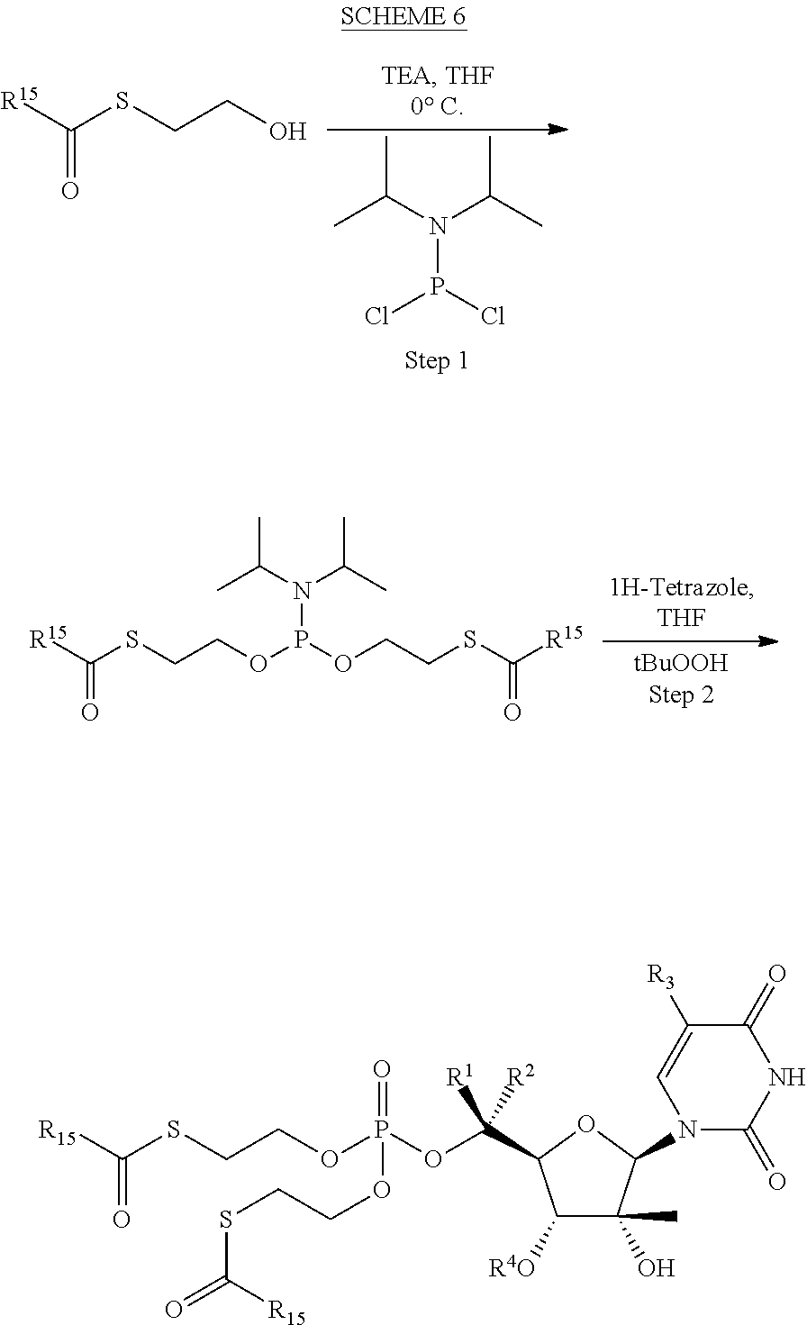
CC(N(C(C)C)P(Cl)Cl)C.[R15]C(SCCO)=O.[R15]C(SCCOP(OCCSC([R15])=O)N(C(C)C)C(C)C)=O.C1([R4O])C(O)(C)C(N2C(=O)NC(=O)C([R3])=C2)OC1C(OP(OCCSC([R15])=O)(OCCSC(=O)[R15])=O)([R1])[R2]
